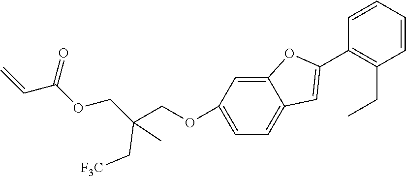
C12=CC(OCC(COC(C=C)=O)(C[F3C])C)=CC=C1C=C(C1=C(CC)C=CC=C1)O2
